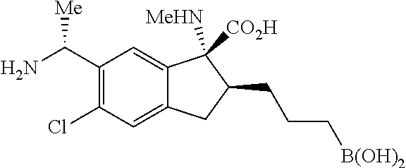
C1(C(N)[Me])=C(Cl)C=C2C(=C1)C([MeHN])([CO2H])C(CCC[B(OH)2])C2
